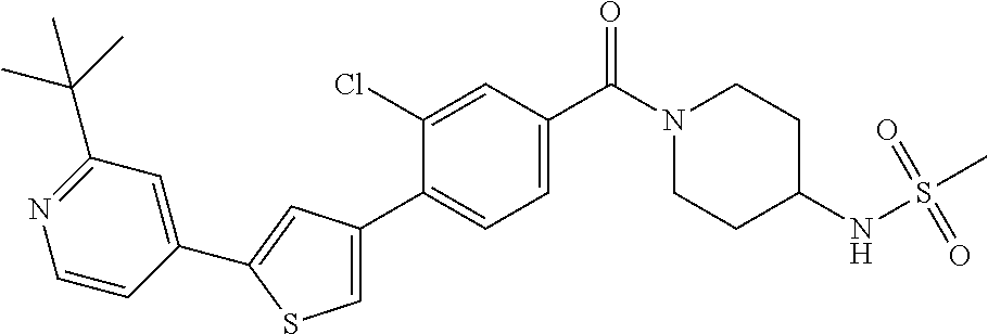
N1(C(C2=CC=C(C3=CSC(C4=CC(C(C)(C)C)=NC=C4)=C3)C(Cl)=C2)=O)CCC(NS(C)(=O)=O)CC1
